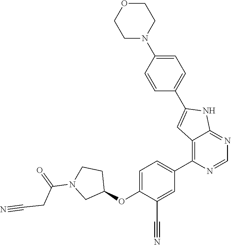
O(C1=CC=C(C2=C3C(=NC=N2)NC(C2=CC=C(N4CCOCC4)C=C2)=C3)C=C1C#N)C1CCN(C(=O)CC#N)C1
